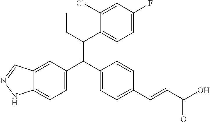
C12=CC(C(C3=CC=C(C=CC(O)=O)C=C3)=C(CC)C3=CC=C(F)C=C3Cl)=CC=C1NN=C2
